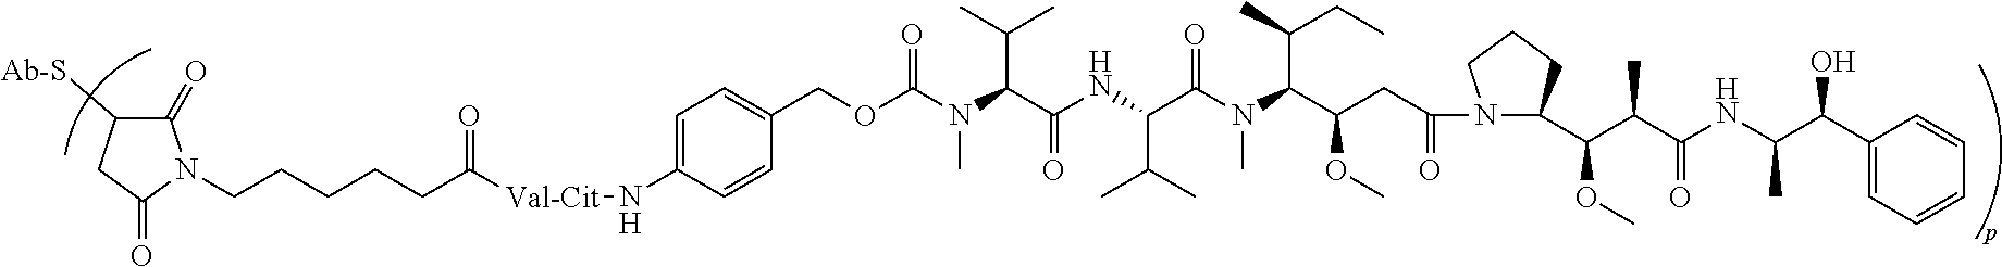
C1(=O)C([Ab-S])CC(=O)N1CCCCCC([Val-Cit]NC1=CC=C(COC(N(C(C(NC(C(N(C(C(CC(=O)N2C(C(C(C(NC(C(C3=CC=CC=C3)O)C)=O)C)OC)CCC2)OC)C(C)CC)C)=O)C(C)C)=O)C(C)C)C)=O)C=C1)=O
